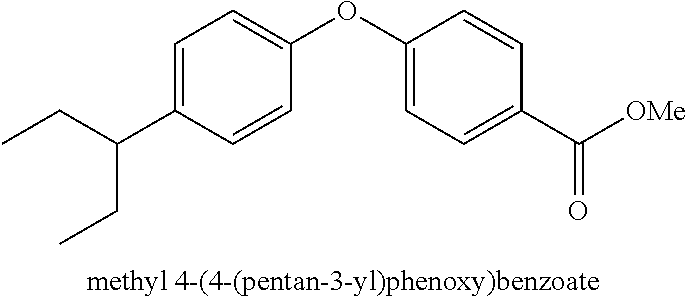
C1=C(C(CC)CC)C=CC(OC2=CC=C(C([OMe])=O)C=C2)=C1
